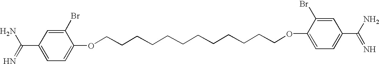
C1(OCCCCCCCCCCCCOC2=CC=C(C(=N)N)C=C2Br)=CC=C(C(=N)N)C=C1Br
